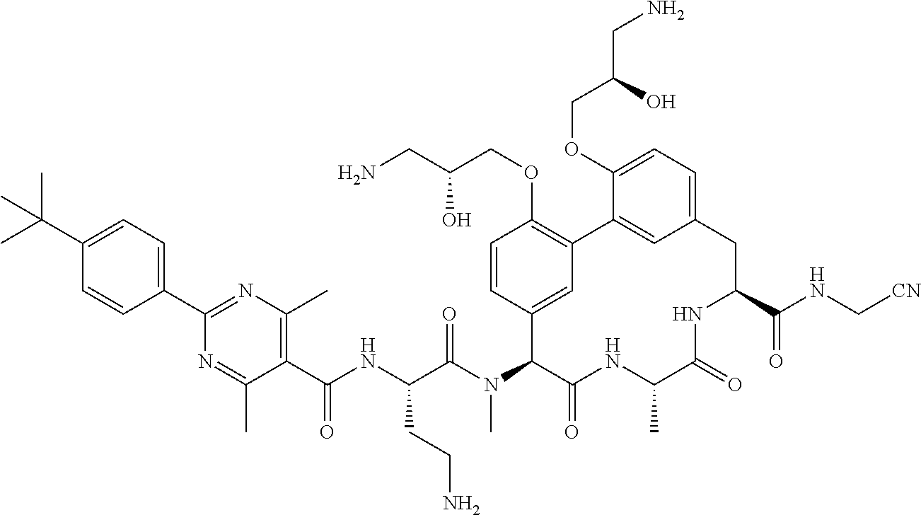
C1(C(NC(C(N(C2C(=O)NC(C)C(=O)NC(C(NC[CN])=O)CC3=CC=C(OCC(CN)O)C(=C3)C3=C(OCC(CN)O)C=CC2=C3)C)=O)CCN)=O)=C(C)N=C(C2=CC=C(C(C)(C)C)C=C2)N=C1C
